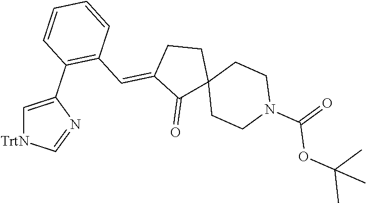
C(=C1C(=O)C2(CC1)CCN(C(=O)OC(C)(C)C)CC2)C1=C(C2=C[TrtN]C=N2)C=CC=C1
